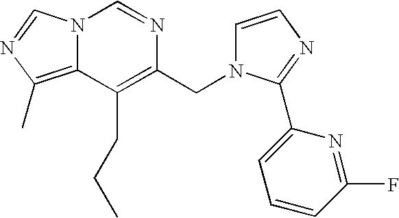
N12C(=C(C)N=C1)C(CCC)=C(CN1C=CN=C1C1=CC=CC(F)=N1)N=C2
